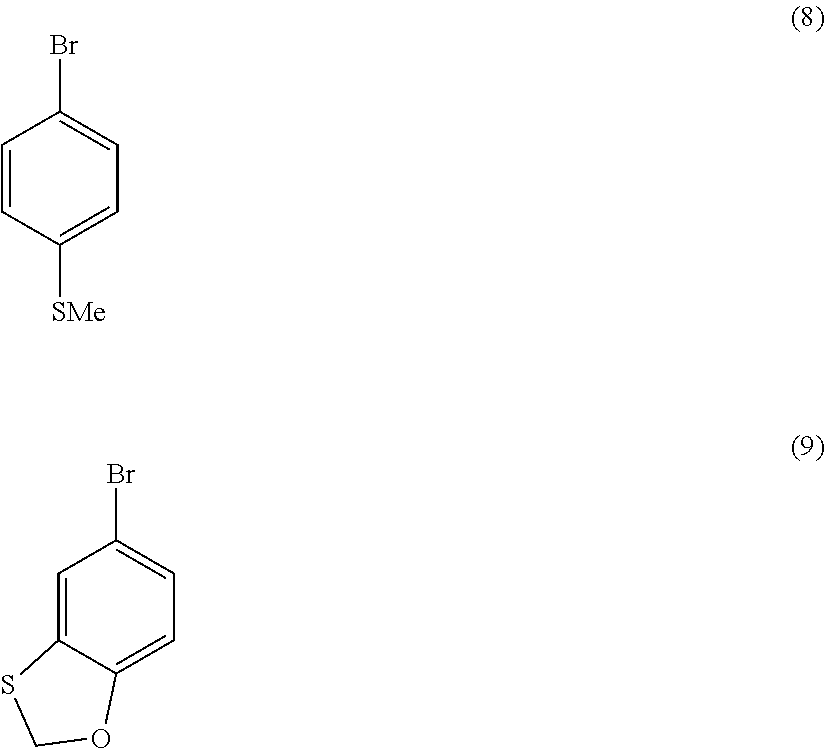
C1=CC([SMe])=CC=C1Br.C1=C2C(=CC=C1Br)OCS2
